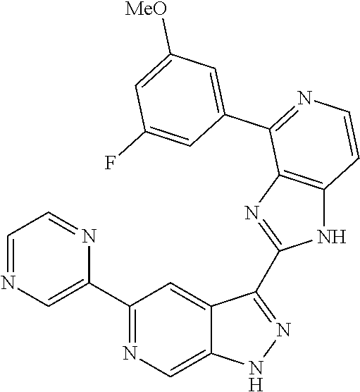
C1(C2=CN=CC=N2)=NC=C2C(=C1)C(C1=NC3=C(N1)C=CN=C3C1=CC([MeO])=CC(F)=C1)=NN2
